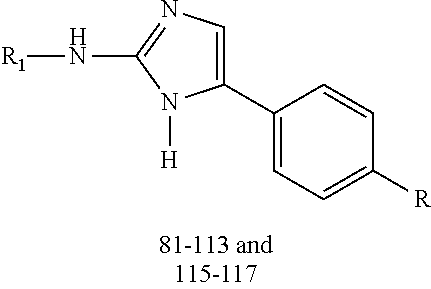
C1(C2=CN=C(N[R1])N2[H])=CC=C([R])C=C1
